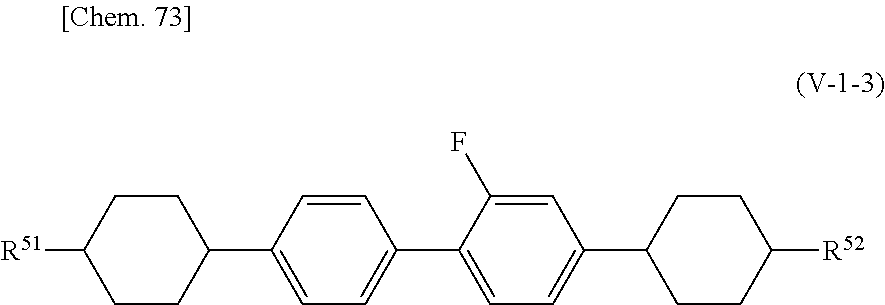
C1CC(C2=CC=C(C3=CC=C(C4CCC([R52])CC4)C=C3F)C=C2)CCC1[R51]
